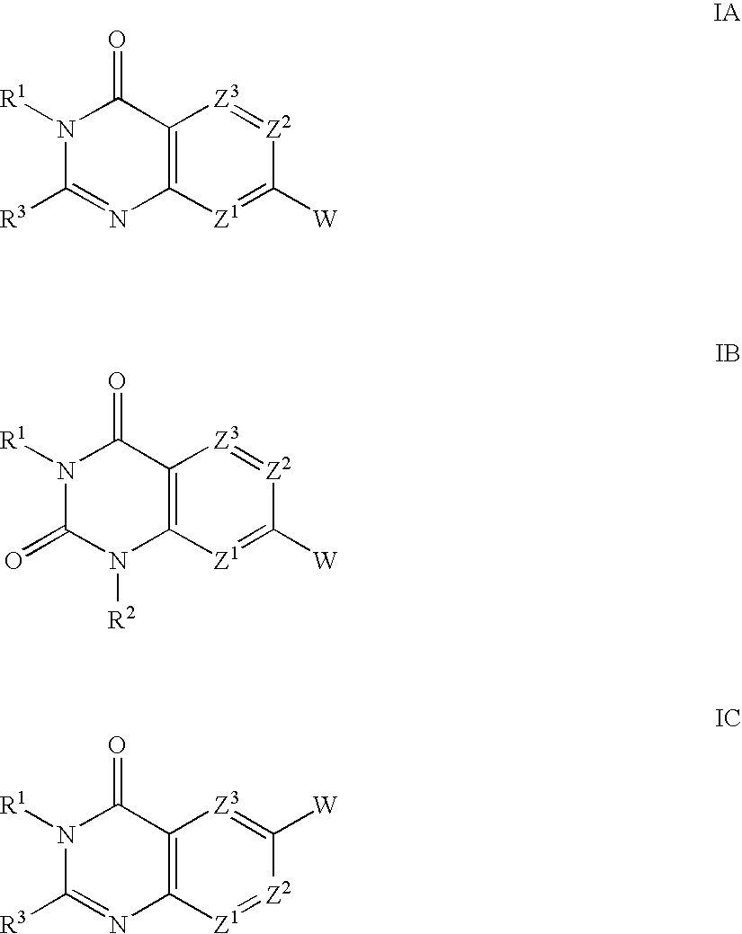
C12=C([Z1]=C([W])[Z2]=[Z3]1)N=C([R3])N([R1])C2=O.C12=C([Z1]=C([W])[Z2]=[Z3]1)N([R2])C(=O)N([R1])C2=O.C12=C([Z1]=[Z2]C([W])=[Z3]1)N=C([R3])N([R1])C2=O
